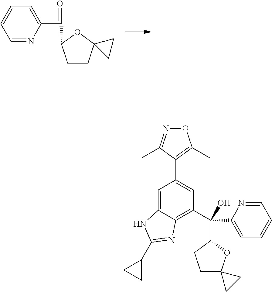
C1CC2(OC1C(=O)C1=CC=CC=N1)CC2.C1=C2C(=C(C(C3=CC=CC=N3)(C3CCC4(O3)CC4)O)C=C1C1=C(C)ON=C1C)N=C(C1CC1)N2
